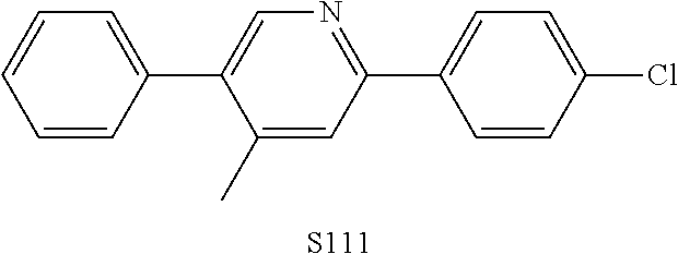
C1=CC(C2=CN=C(C3=CC=C(Cl)C=C3)C=C2C)=CC=C1.[S111]
